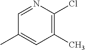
C1=NC(Cl)=C(C)C=C1C
